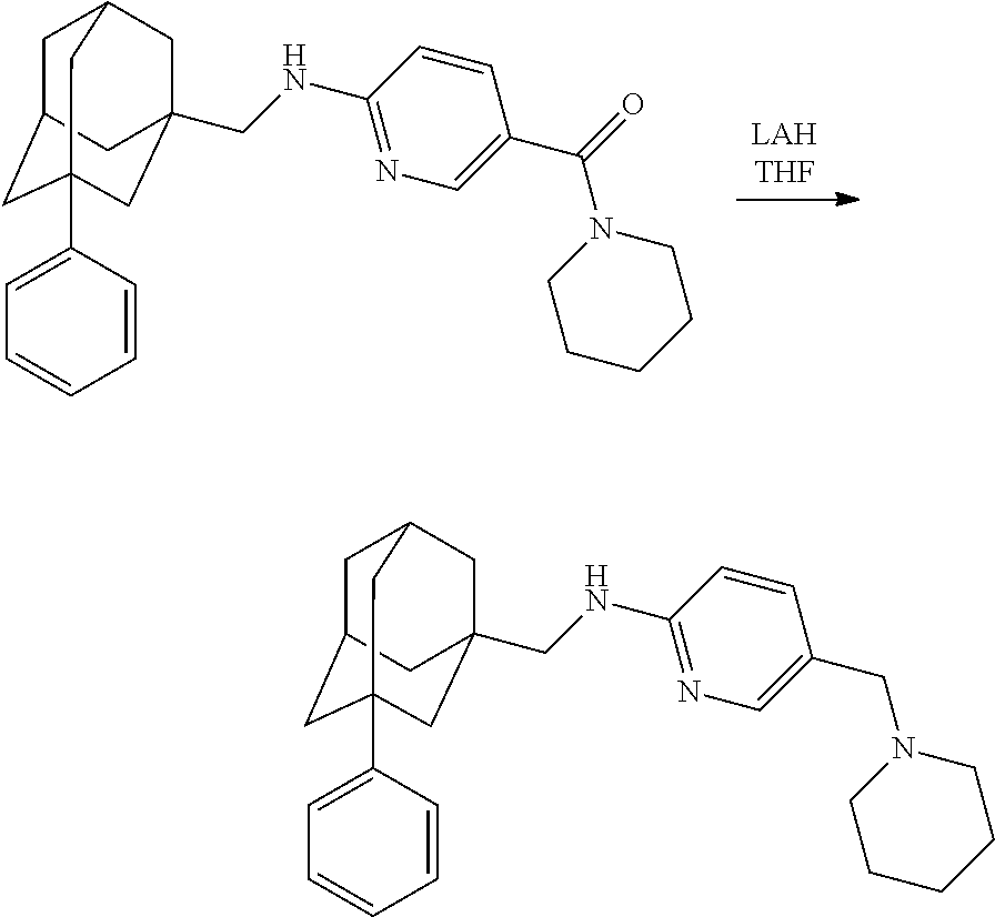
[LAHTHF].C1C2CC3(C4=CC=CC=C4)CC(CNC4=NC=C(C(=O)N5CCCCC5)C=C4)(CC1C3)C2.C1C2CC3(C4=CC=CC=C4)CC(CNC4=NC=C(CN5CCCCC5)C=C4)(CC1C3)C2
